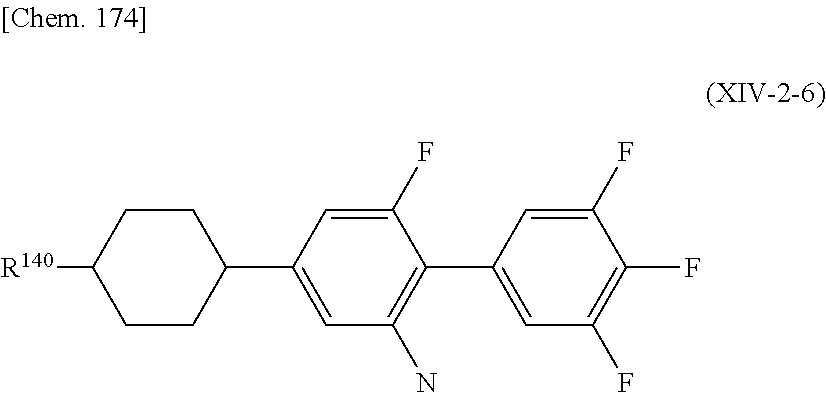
C1CC(C2=CC(N)=C(C3=CC(F)=C(F)C(F)=C3)C(F)=C2)CCC1[R140]
